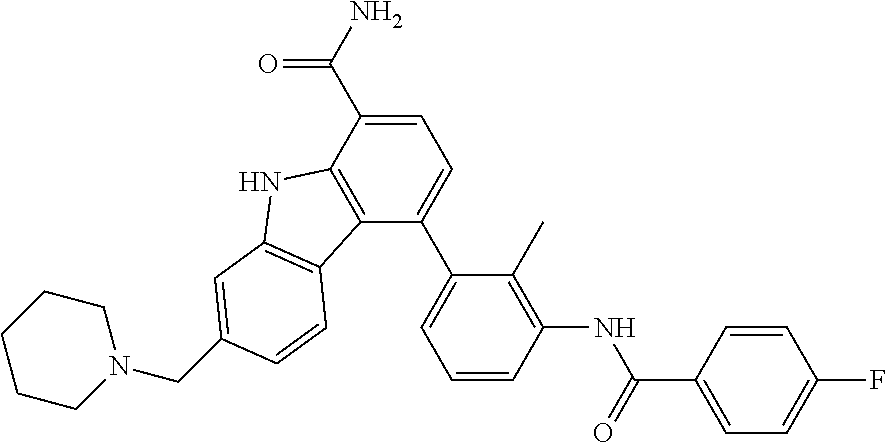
C1=C(C(N)=O)C2=C(C(C3=CC=CC(NC(C4=CC=C(F)C=C4)=O)=C3C)=C1)C1=C(N2)C=C(CN2CCCCC2)C=C1
